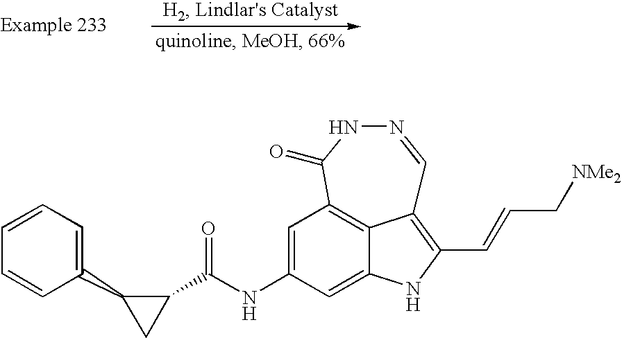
C1=C(NC(C2C(C3=CC=CC=C3)C2)=O)C=C2NC(C=CC[NMe2])=C3C2=C1C(=O)NN=C3
